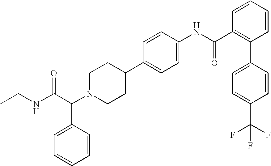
C(C(N1CCC(C2=CC=C(NC(C3=C(C4=CC=C(C(F)(F)F)C=C4)C=CC=C3)=O)C=C2)CC1)C1=CC=CC=C1)(NCC)=O
